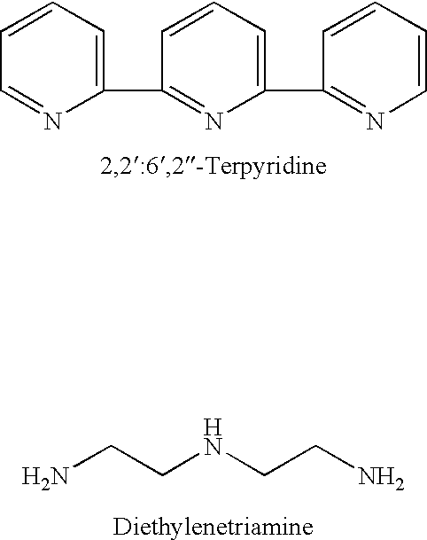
C1(C2=NC(C3=NC=CC=C3)=CC=C2)=CC=CC=N1.NCCNCCN
